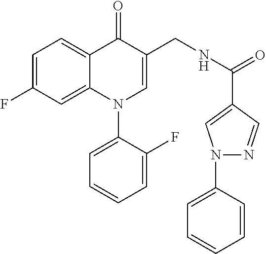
C1=C(F)C=C2C(=C1)C(=O)C(CNC(=O)C1=CN(C3=CC=CC=C3)N=C1)=CN2C1=CC=CC=C1F
